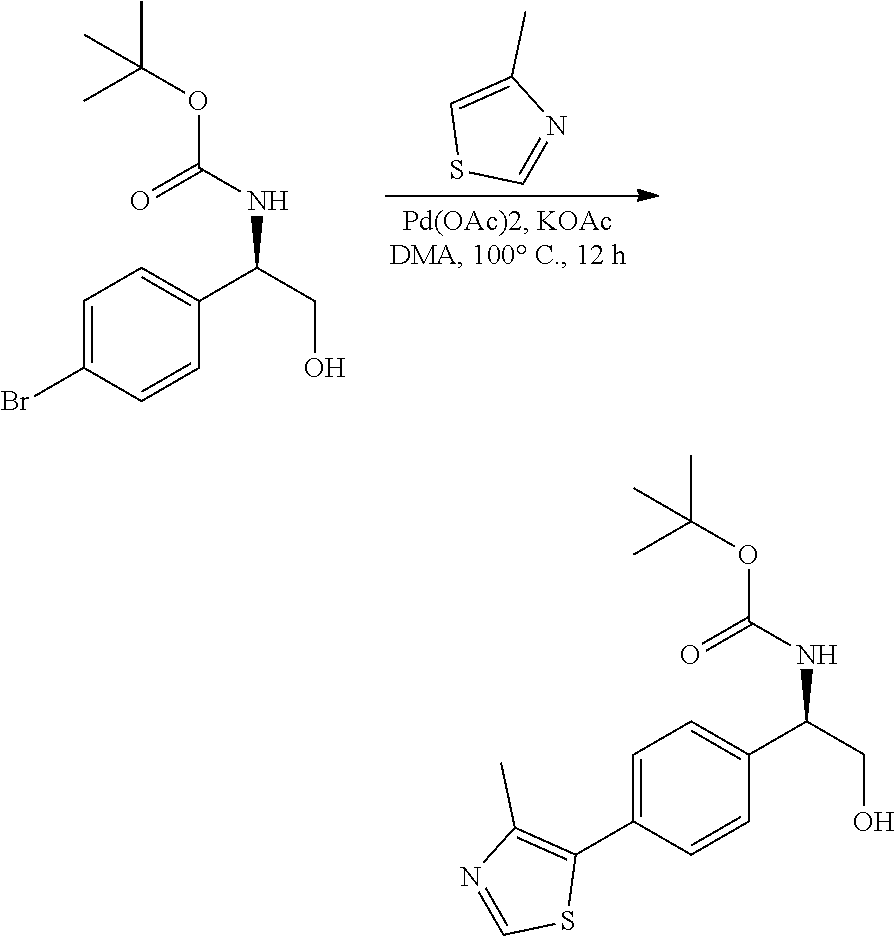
C1=C(C)N=CS1.C1=C(Br)C=CC(C(CO)NC(=O)OC(C)(C)C)=C1.C1=C(C2=C(C)N=CS2)C=CC(C(CO)NC(=O)OC(C)(C)C)=C1
